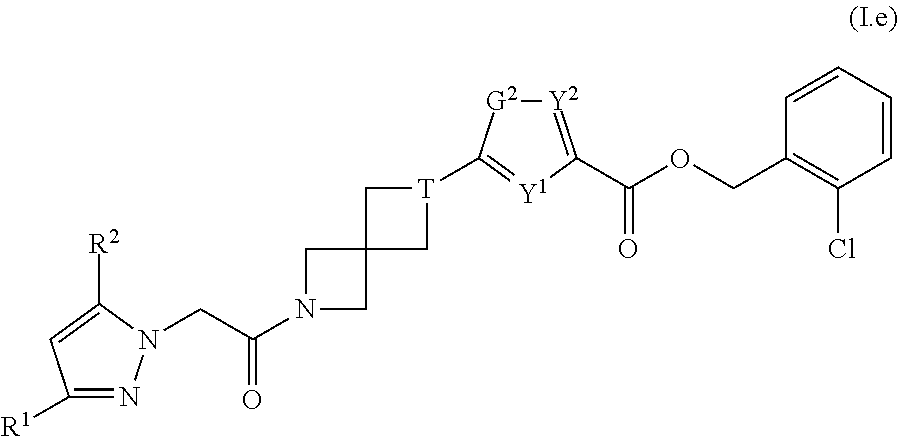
C1([R1])=NN(CC(N2CC3(C2)C[T](C2=[Y1]C(C(OCC4=C(Cl)C=CC=C4)=O)=[Y2][G2]2)C3)=O)C([R2])=C1
